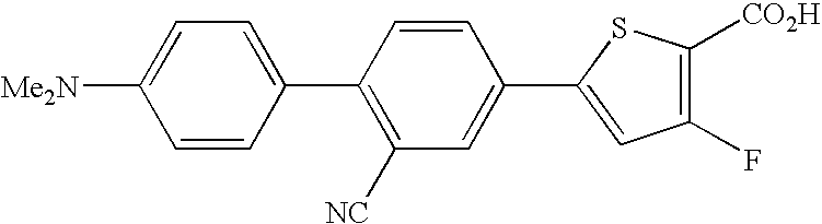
C1=CC(C2=C([NC])C=C(C3=CC(F)=C([CO2H])S3)C=C2)=CC=C1[Me2N]
